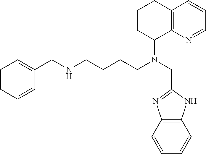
N(C1CCCC2=C1N=CC=C2)(CCCCNCC1=CC=CC=C1)CC1=NC2=C(N1)C=CC=C2
